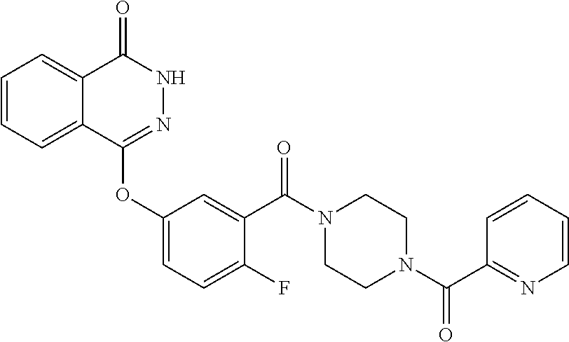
C1=CC=C2C(=C1)C(=O)NN=C2OC1=CC=C(F)C(C(N2CCN(C(C3=NC=CC=C3)=O)CC2)=O)=C1
